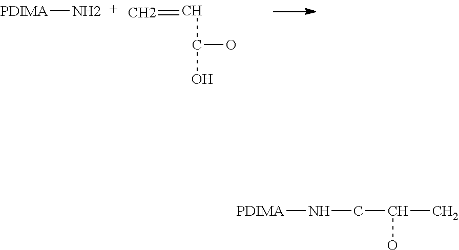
[PDIMA]N.C=CC(O)O.[PDIMA]NCC(C)O
